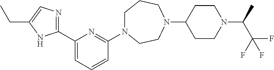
C1N(C2=NC(C3=NC=C(CC)N3)=CC=C2)CCN(C2CCN(C(C(F)(F)F)C)CC2)CC1
